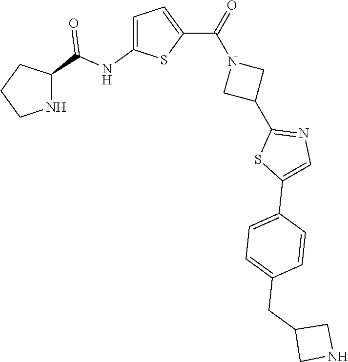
C1CNC(C(NC2=CC=C(C(=O)N3CC(C4=NC=C(C5=CC=C(CC6CNC6)C=C5)S4)C3)S2)=O)C1
